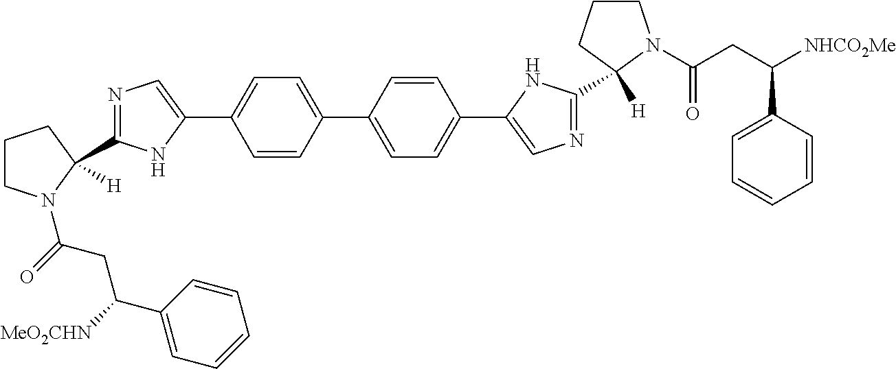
C1=CC(C2=CC=C(C3=CN=C(C4([H])CCCN4C(CC(C4=CC=CC=C4)[NHCO2Me])=O)N3)C=C2)=CC=C1C1=CN=C(C2([H])CCCN2C(=O)CC([MeO2CHN])C2=CC=CC=C2)N1
